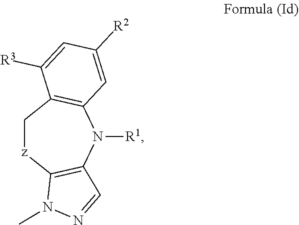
C1[z]C2=C(N([R1])C3=C1C([R3])=CC([R2])=C3)C=NN2C
